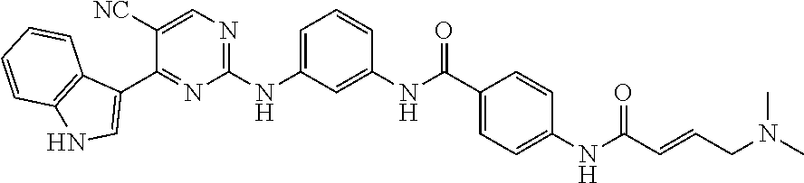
C1(NC2=CC=CC(NC(=O)C3=CC=C(NC(C=CCN(C)C)=O)C=C3)=C2)=NC=C([NC])C(C2=CNC3=C2C=CC=C3)=N1
